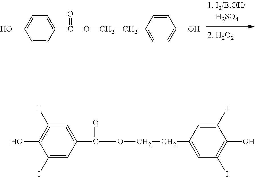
C1=CC(C(=O)OCCC2=CC=C(O)C=C2)=CC=C1O.C1(I)=CC(C(=O)OCCC2=CC(I)=C(O)C(I)=C2)=CC(I)=C1O
